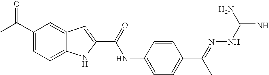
C1(C(C)=O)=CC=C2C(=C1)C=C(C(=O)NC1=CC=C(C(=NNC(=N)N)C)C=C1)N2
